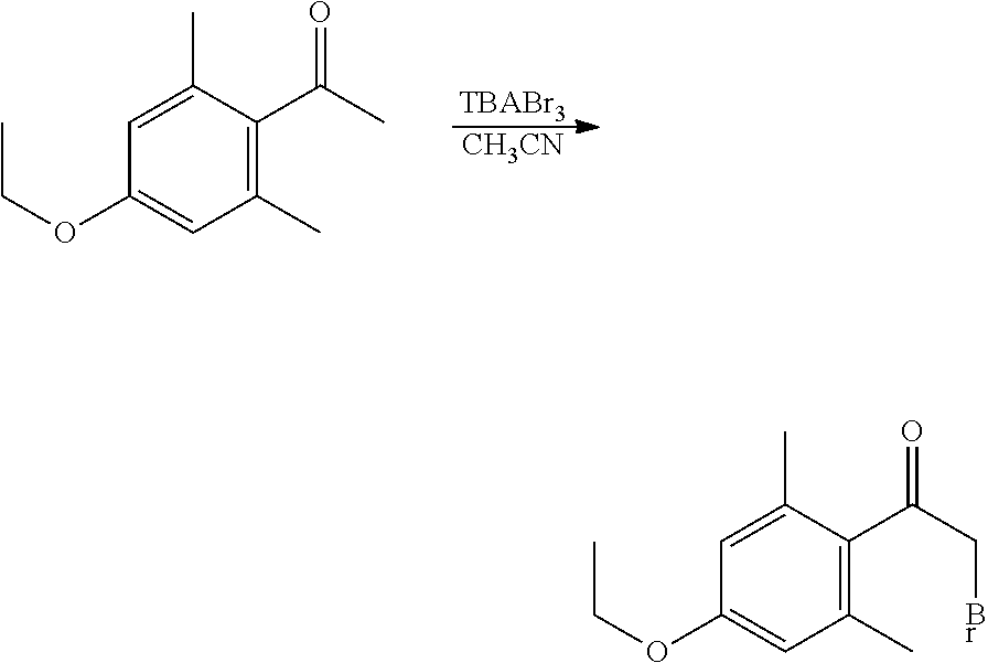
C1=C(C)C(C(C)=O)=C(C)C=C1OCC.[TBABr3].[CH3CN].C1=C(C)C(C(CBr)=O)=C(C)C=C1OCC
